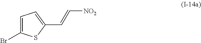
C1=C(Br)SC(C=C[NO2])=C1
